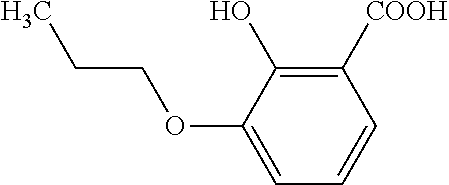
C(C)COC1=CC=CC([COOH])=C1O
